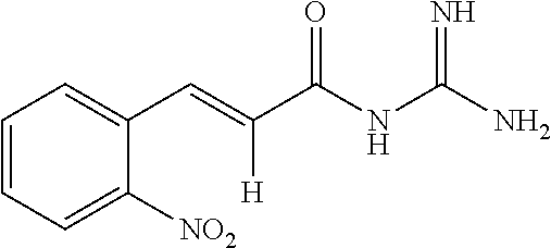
C1=CC=C([NO2])C(C=C(C(NC(N)=N)=O)[H])=C1
